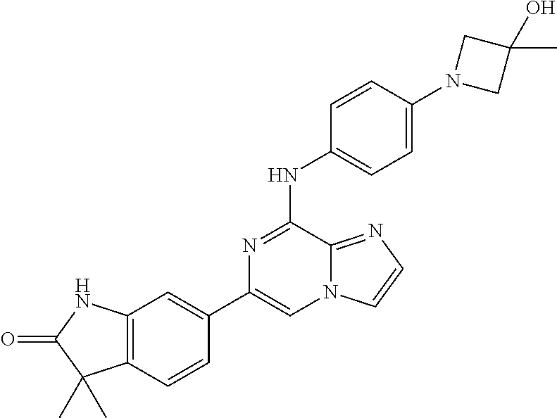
C1(C2=CC3=C(C=C2)C(C)(C)C(=O)N3)=CN2C(=NC=C2)C(NC2=CC=C(N3CC(C)(O)C3)C=C2)=N1
